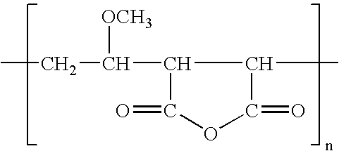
CCC([OCH3])C1C(=O)OC(=O)C1C
